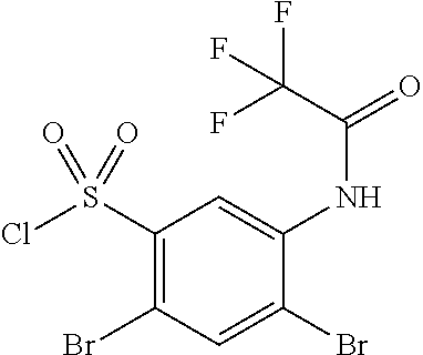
ClS(C1=C(Br)C=C(Br)C(NC(=O)C(F)(F)F)=C1)(=O)=O
